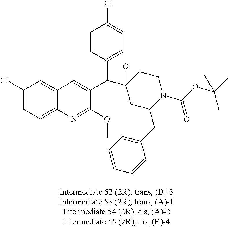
C1(Cl)=CC=C2C(=C1)C=C(C(C1=CC=C(Cl)C=C1)C1(O)CC(CC3=CC=CC=C3)N(C(OC(C)(C)C)=O)CC1)C(OC)=N2
